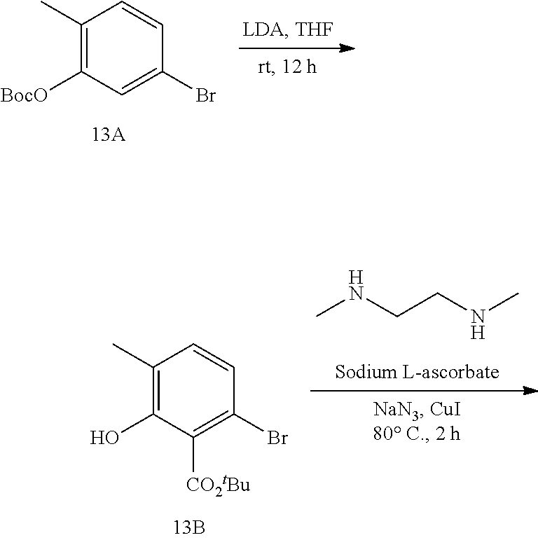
CNCCNC.OC1=C(C)C=CC(Br)=C1[CO2tBu].[BocO]C1=C(C)C=CC(Br)=C1
